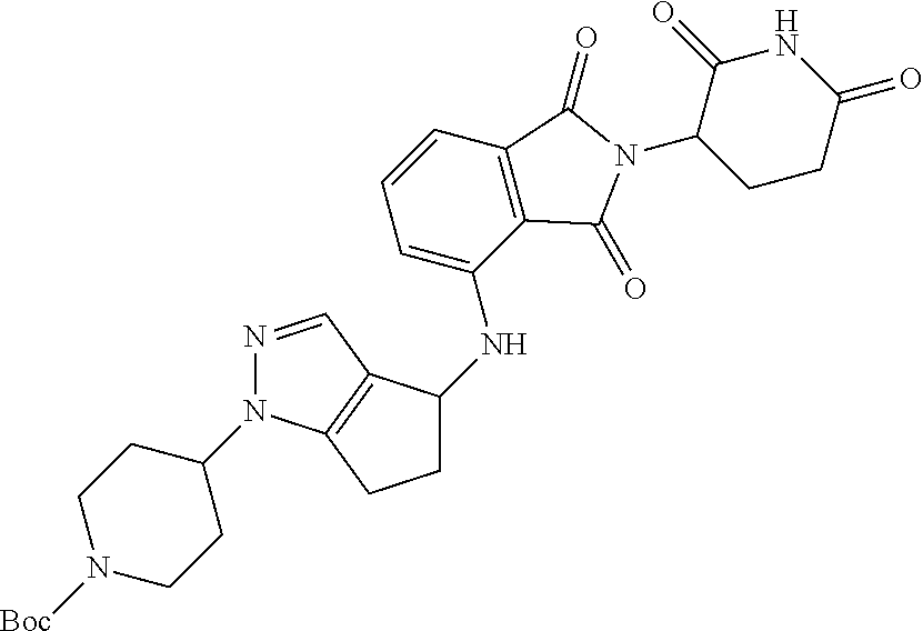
N1=CC2=C(N1C1CCN([Boc])CC1)CCC2NC1=CC=CC2=C1C(=O)N(C1CCC(=O)NC1=O)C2=O
